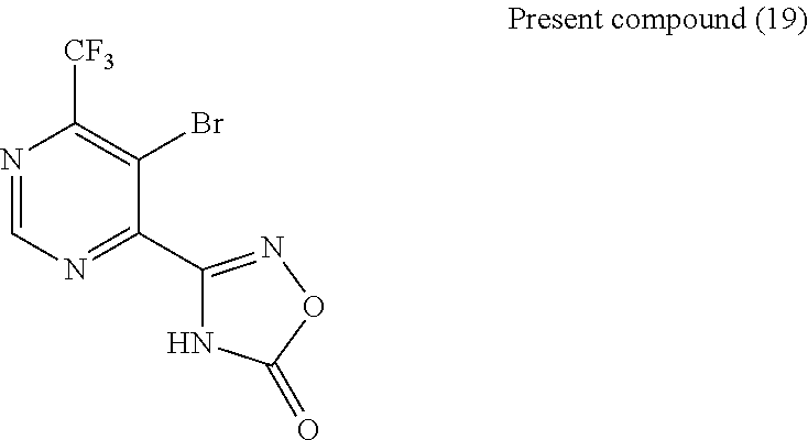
N1=CN=C(C2=NOC(=O)N2)C(Br)=C1[CF3]
